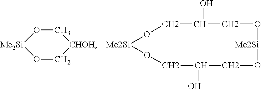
C1C(O)CO[Me2Si]OCC(O)CO[Me2Si]O1.O1C[CHOH]CO[Me2Si]1
